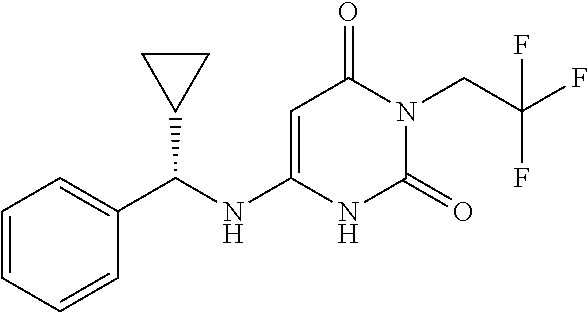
C1=CC=CC(C(NC2=CC(=O)N(CC(F)(F)F)C(=O)N2)C2CC2)=C1
